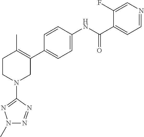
C1=CC(NC(C2=CC=NC=C2F)=O)=CC=C1C1=C(C)CCN(C2=NN(C)N=N2)C1
